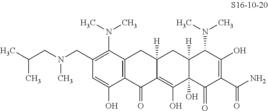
C1(CN(CC(C)C)C)=C(N(C)C)C2=C(C(O)=C1)C(=O)C1=C(O)C3(O)C([H])(CC1([H])C2)C(N(C)C)C(O)=C(C(N)=O)C3=O
